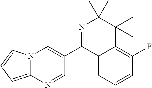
N12C(=CC=C1)N=CC(C1=NC(C)(C)C(C)(C)C3=C(F)C=CC=C13)=C2
